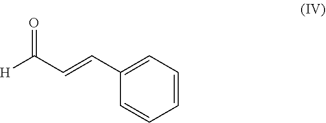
C1=CC=C(C=CC([H])=O)C=C1
